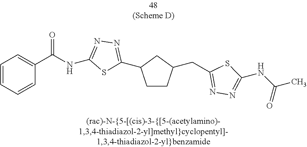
C1CC(CC2=NN=C(NC(C)=O)S2)CC1C1=NN=C(NC(=O)C2=CC=CC=C2)S1
